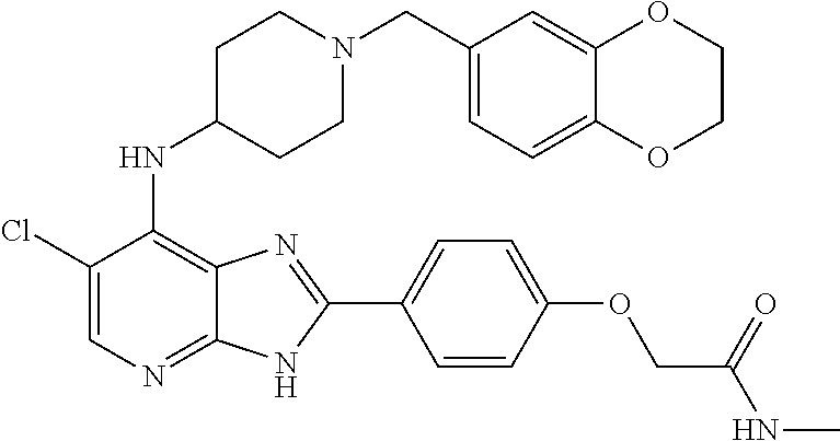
C1(Cl)=CN=C2C(=C1NC1CCN(CC3=CC=C4C(=C3)OCCO4)CC1)N=C(C1=CC=C(OCC(NC)=O)C=C1)N2
